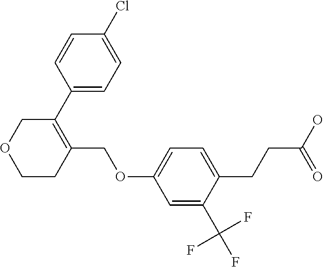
C1C(C2=CC=C(Cl)C=C2)=C(COC2=CC=C(CCC(O)=O)C(C(F)(F)F)=C2)CCO1
